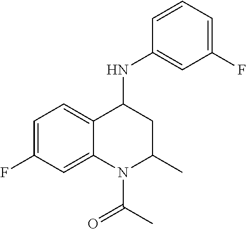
C1=C(F)C=C2C(=C1)C(NC1=CC(F)=CC=C1)CC(C)N2C(C)=O
